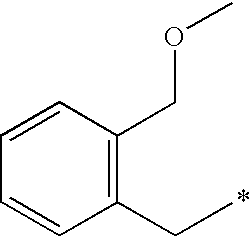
C1(CC)=C(COC)C=CC=C1
